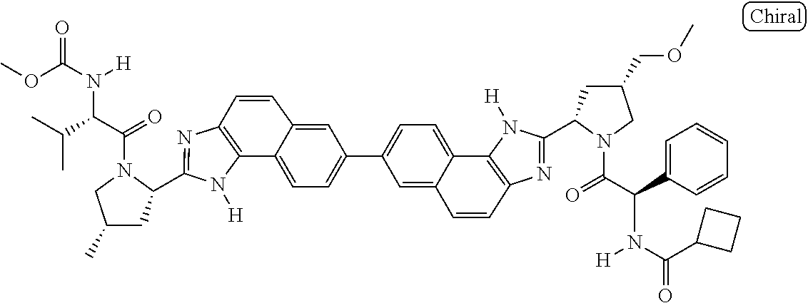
C12=C(N=C(C3CC(C)CN3C(=O)C(C(C)C)N([H])C(OC)=O)N1[H])C=CC1=CC(C3=CC=C4C5=C(N=C(C6CC(COC)CN6C(=O)C(C6=CC=CC=C6)N([H])C(C6CCC6)=O)N5[H])C=CC4=C3)=CC=C21
